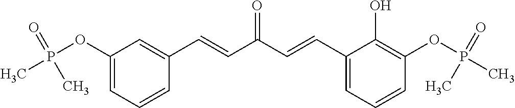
C1(OP(C)(=O)C)=CC=CC(C=CC(C=CC2=CC=CC(OP(C)(=O)C)=C2O)=O)=C1
